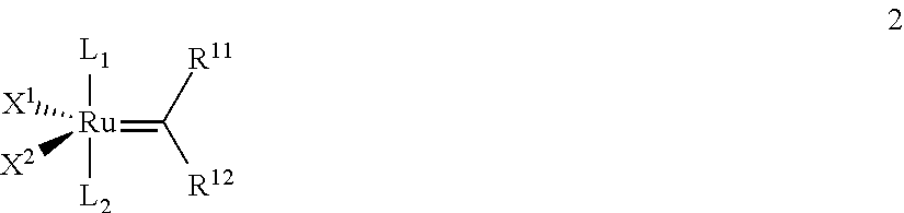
[L1][Ru](=C([R11])[R12])([X1])([X2])[L2]
